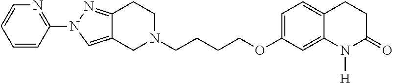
C1N(CCCCOC2=CC=C3C(=C2)N([H])C(=O)CC3)CCC2=NN(C3=NC=CC=C3)C=C12
